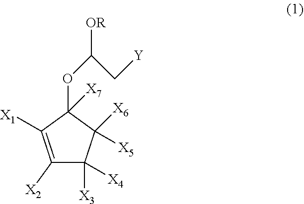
C1([X2])=C([X1])C(OC(C[Y])[OR])([X7])C([X6])([X5])C1([X3])[X4]
